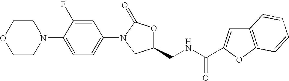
C1COCCN1C1=CC=C(N2CC(CNC(=O)C3=CC4=C(O3)C=CC=C4)OC2=O)C=C1F
